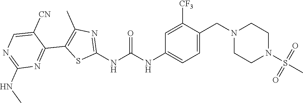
C1=C(CN2CCN(S(C)(=O)=O)CC2)C([CF3])=CC(NC(NC2=NC(C)=C(C3=NC(NC)=NC=C3[CN])S2)=O)=C1
